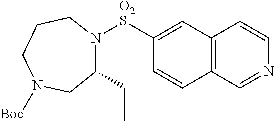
N1([O2S]C2=CC3=C(C=C2)C=NC=C3)CCCN([Boc])CC1CC
